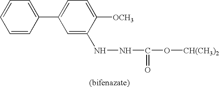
C1=CC(C2=CC=C([OCH3])C(NNC(O[CH(CH3)2])=O)=C2)=CC=C1
